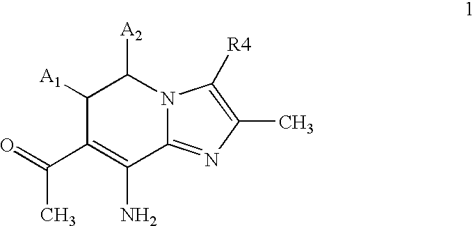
C1([A1])C(C(=O)C)=C(N)C2=NC(C)=C([R4])N2C1[A2]
